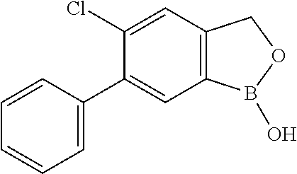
C1=CC(C2=CC3=C(C=C2Cl)COB3O)=CC=C1
